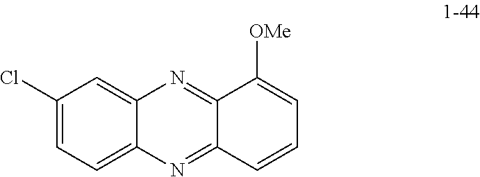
C12=CC(Cl)=CC=C1N=C1C(=N2)C([OMe])=CC=C1
